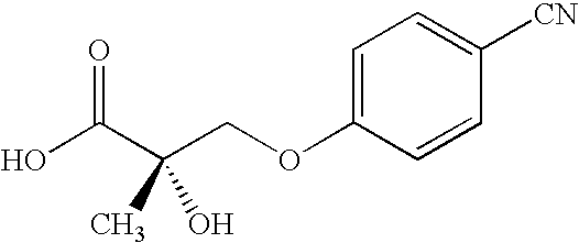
C1=C(OCC(O)(C(=O)O)C)C=CC([CN])=C1
